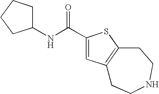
C12=C(CCNCC1)SC(C(NC1CCCC1)=O)=C2
